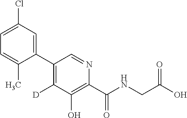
C1(C2=C([D])C(O)=C(C(NCC(O)=O)=O)N=C2)=CC(Cl)=CC=C1C
